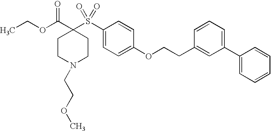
CCOC(C1(S(C2=CC=C(OCCC3=CC(C4=CC=CC=C4)=CC=C3)C=C2)(=O)=O)CCN(CCOC)CC1)=O
